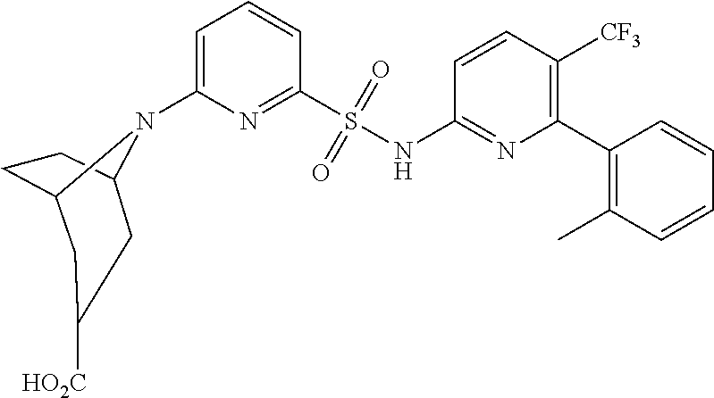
C1=C(N2C3CCC2CC([HO2C])C3)N=C(S(NC2=NC(C3=C(C)C=CC=C3)=C([CF3])C=C2)(=O)=O)C=C1
